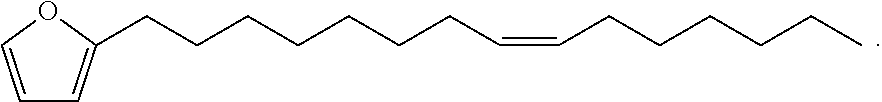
C1=COC(CCCCCCCC=CCCCCCC)=C1
